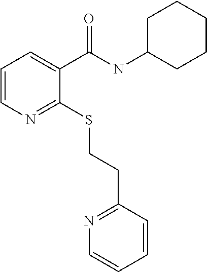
C1=CN=C(SCCC2=NC=CC=C2)C(C(NC2CCCCC2)=O)=C1
